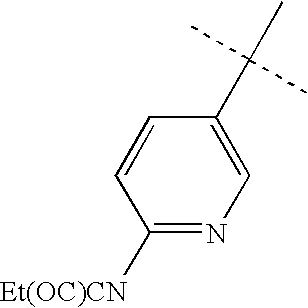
C1=CC([Et(OC)CN])=NC=C1C(C)(C)C
